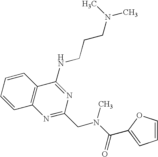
C1=CC=CC2=C1N=C(CN(C(=O)C1=CC=CO1)C)N=C2NCCCN(C)C
